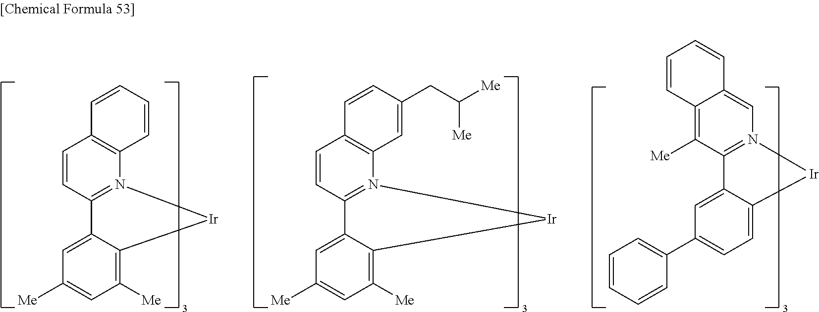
C1=CC2=N(C3=C1C=CC=C3)[Ir]C1=C([Me])C=C([Me])C=C21.C1=CC2=N(C3=C1C=CC(CC([Me])[Me])=C3)[Ir]C1=C([Me])C=C([Me])C=C21.C12=C([Me])C3=N(C=C1C=CC=C2)[Ir]C1=CC=C(C2=CC=CC=C2)C=C31
